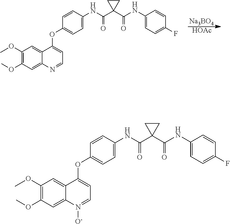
C1=CC(NC(C2(C(=O)NC3=CC=C(F)C=C3)CC2)=O)=CC=C1OC1=CC=N([O-])C2=CC(OC)=C(OC)C=C21.C1=CC(NC(C2(C(=O)NC3=CC=C(F)C=C3)CC2)=O)=CC=C1OC1=CC=NC2=CC(OC)=C(OC)C=C21.[Na3BO4].[HOAc]
